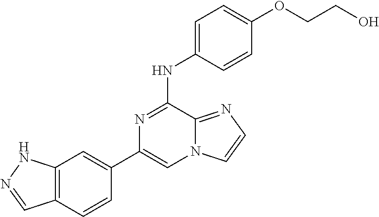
C1(C2=CC3=C(C=C2)C=NN3)=CN2C(=NC=C2)C(NC2=CC=C(OCCO)C=C2)=N1
